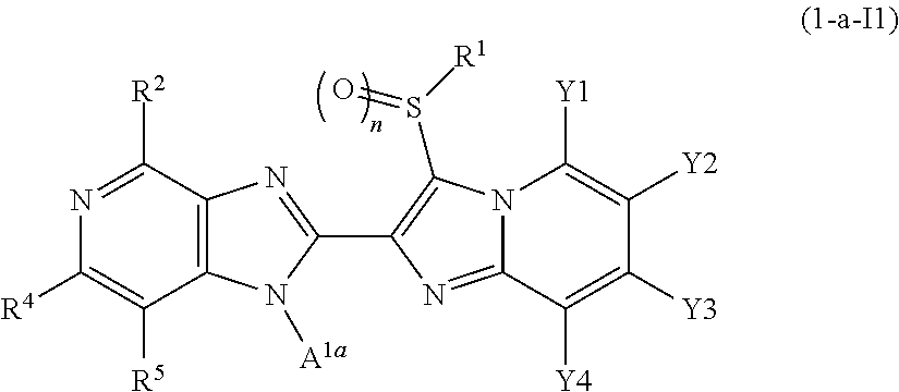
C12=C(C([R2])=NC([R4])=C1[R5])N=C(C1=C(S([R1])=O)N3C(=N1)C([Y4])=C([Y3])C([Y2])=C3[Y1])N2[A1a]
